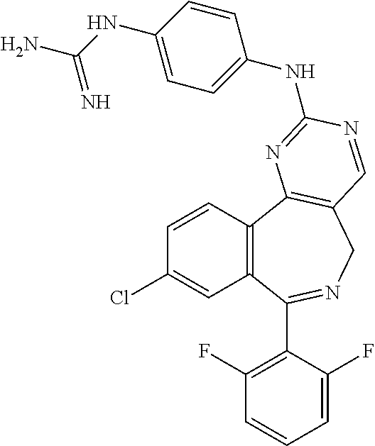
C1=CC2=C(C=C1Cl)C(C1=C(F)C=CC=C1F)=NCC1=C2N=C(NC2=CC=C(NC(N)=N)C=C2)N=C1
